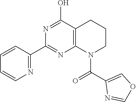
C1=CC(C2=NC3=C(C(O)=N2)CCCN3C(=O)C2=COC=N2)=NC=C1
